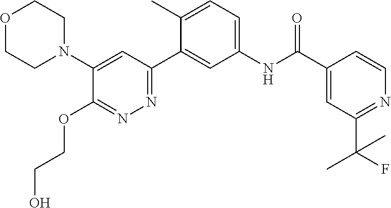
C1(N2CCOCC2)=CC(C2=CC(NC(C3=CC(C(F)(C)C)=NC=C3)=O)=CC=C2C)=NN=C1OCCO
